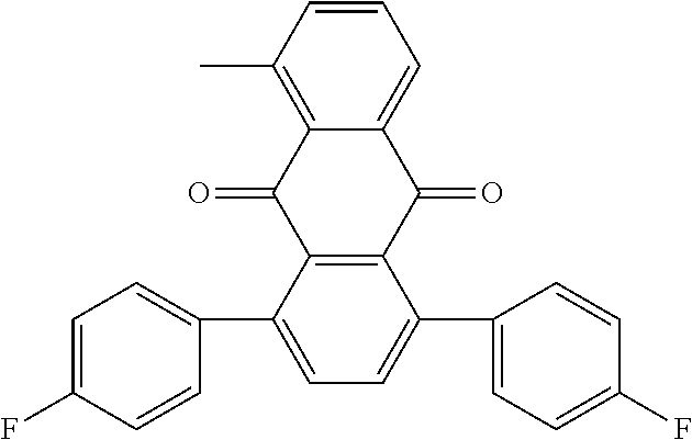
C1=CC(C)=C2C(=C1)C(=O)C1=C(C2=O)C(C2=CC=C(F)C=C2)=CC=C1C1=CC=C(F)C=C1
